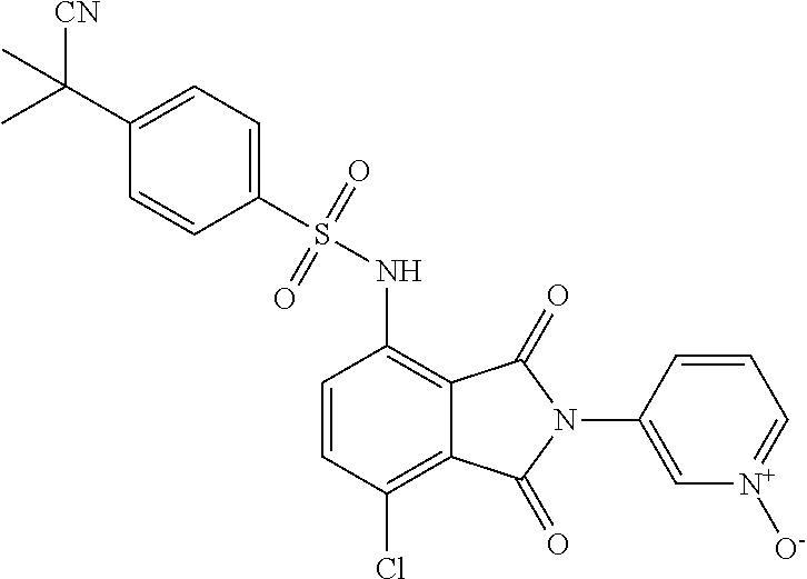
C1=CC(Cl)=C2C(=C1NS(C1=CC=C(C(C)([CN])C)C=C1)(=O)=O)C(=O)N(C1=C[N+]([O-])=CC=C1)C2=O
